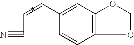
C1(C=CC#N)=CC2=C(C=C1)OCO2
